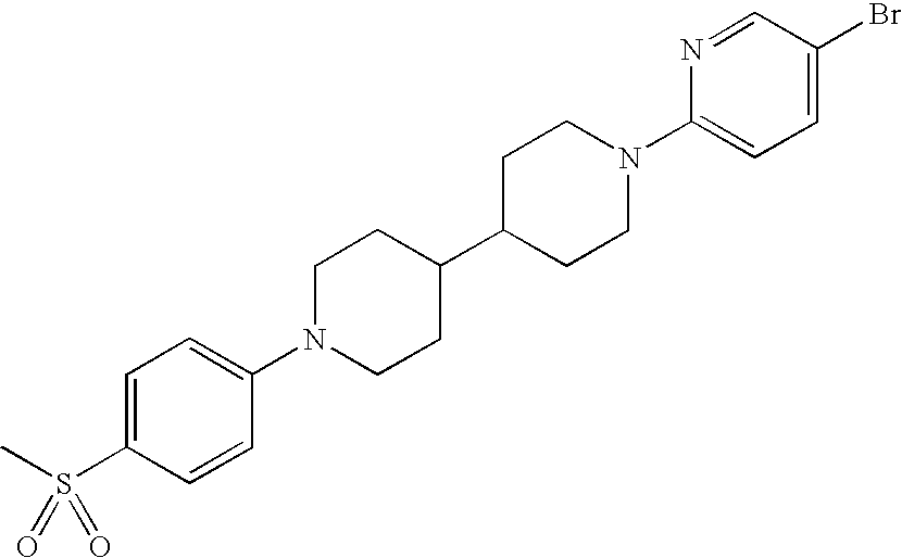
C1=C(S(C)(=O)=O)C=CC(N2CCC(C3CCN(C4=CC=C(Br)C=N4)CC3)CC2)=C1
